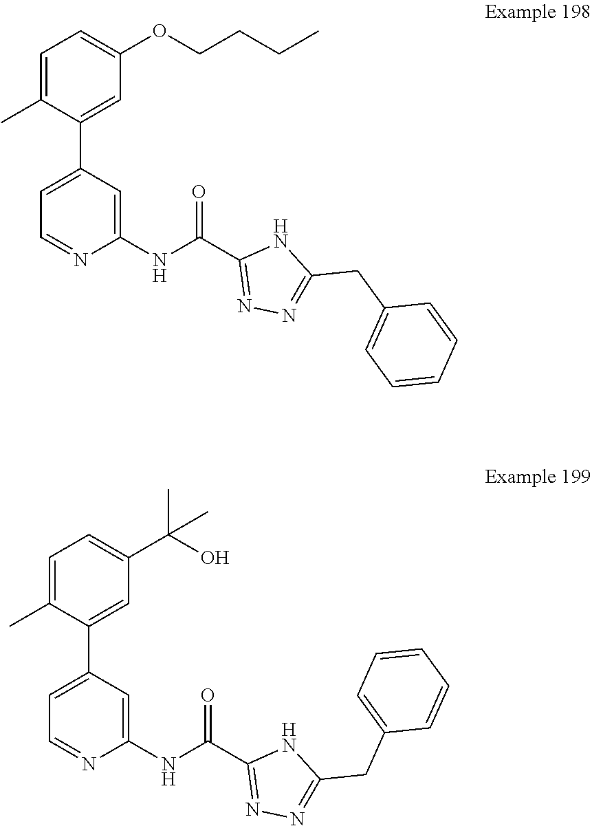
C1=C(OCCCC)C=C(C2=CC=NC(NC(C3=NN=C(CC4=CC=CC=C4)N3)=O)=C2)C(C)=C1.C1=C(C)C(C2=CC=NC(NC(C3=NN=C(CC4=CC=CC=C4)N3)=O)=C2)=CC(C(C)(C)O)=C1
